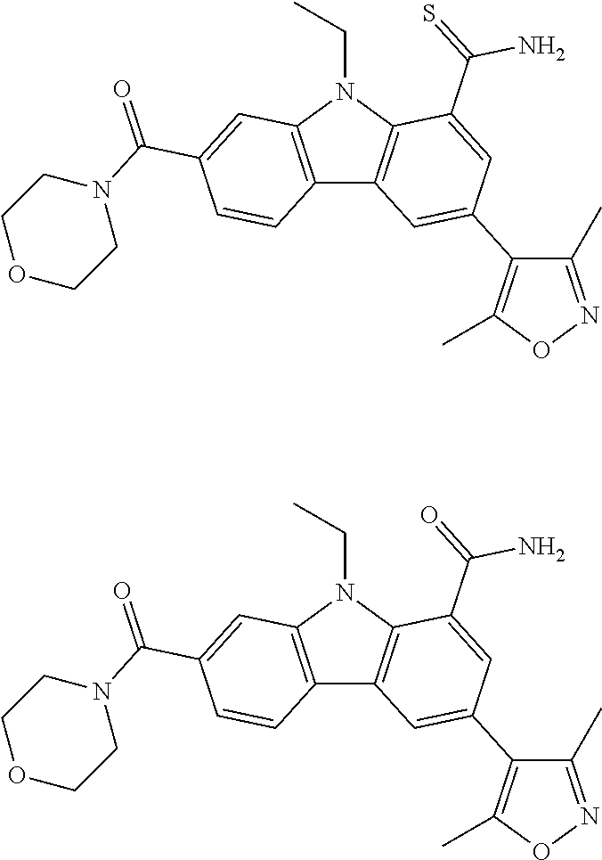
C12=C(N(CC)C3=C1C=C(C1=C(C)ON=C1C)C=C3C(=S)N)C=C(C(N1CCOCC1)=O)C=C2.C12=C(N(CC)C3=C1C=C(C1=C(C)ON=C1C)C=C3C(=O)N)C=C(C(N1CCOCC1)=O)C=C2
